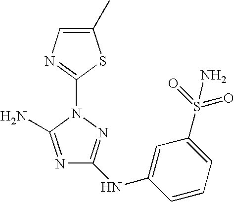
N1=C(N)N(C2=NC=C(C)S2)N=C1NC1=CC(S(=O)(=O)N)=CC=C1
